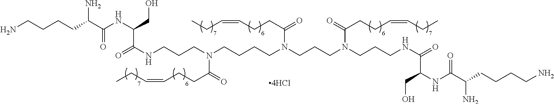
C(NCCCN(CCCCN(CCCN(CCCNC(C(NC(C(CCCCN)N)=O)CO)=O)C(=O)CCC=CCC)C(CCC=CCC)=O)C(=O)CCC=CCC)(=O)C(CO)NC(C(CCCCN)N)=O
